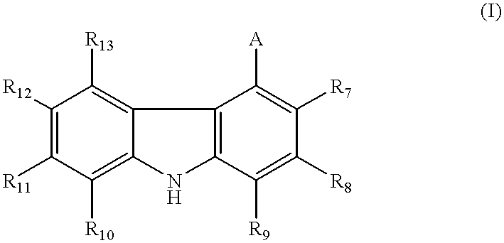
C1([R12])=C([R11])C([R10])=C2C(=C1[R13])C1=C(N2)C([R9])=C([R8])C([R7])=C1[A]
